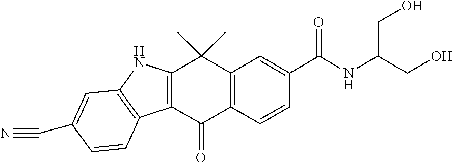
C12=C(C(=O)C3=C(C1(C)C)C=C(C(NC(CO)CO)=O)C=C3)C1=C(N2)C=C(C#N)C=C1
